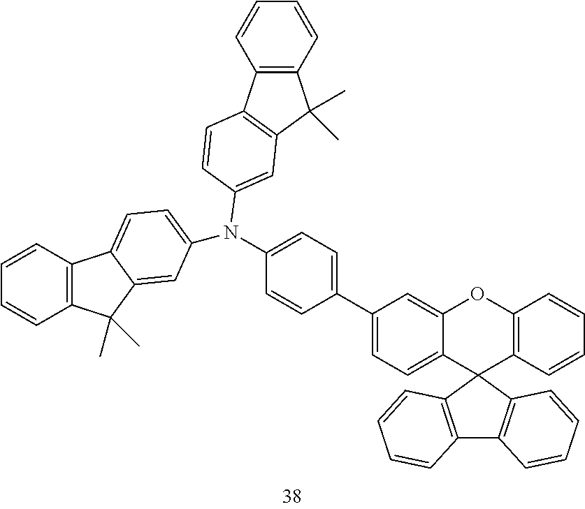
C1(C2=CC=C(N(C3=CC=C4C5=C(C=CC=C5)C(C)(C)C4=C3)C3=CC4=C(C5=C(C4(C)C)C=CC=C5)C=C3)C=C2)=CC=C2C(=C1)OC1=C(C23C2=C(C4=C3C=CC=C4)C=CC=C2)C=CC=C1
